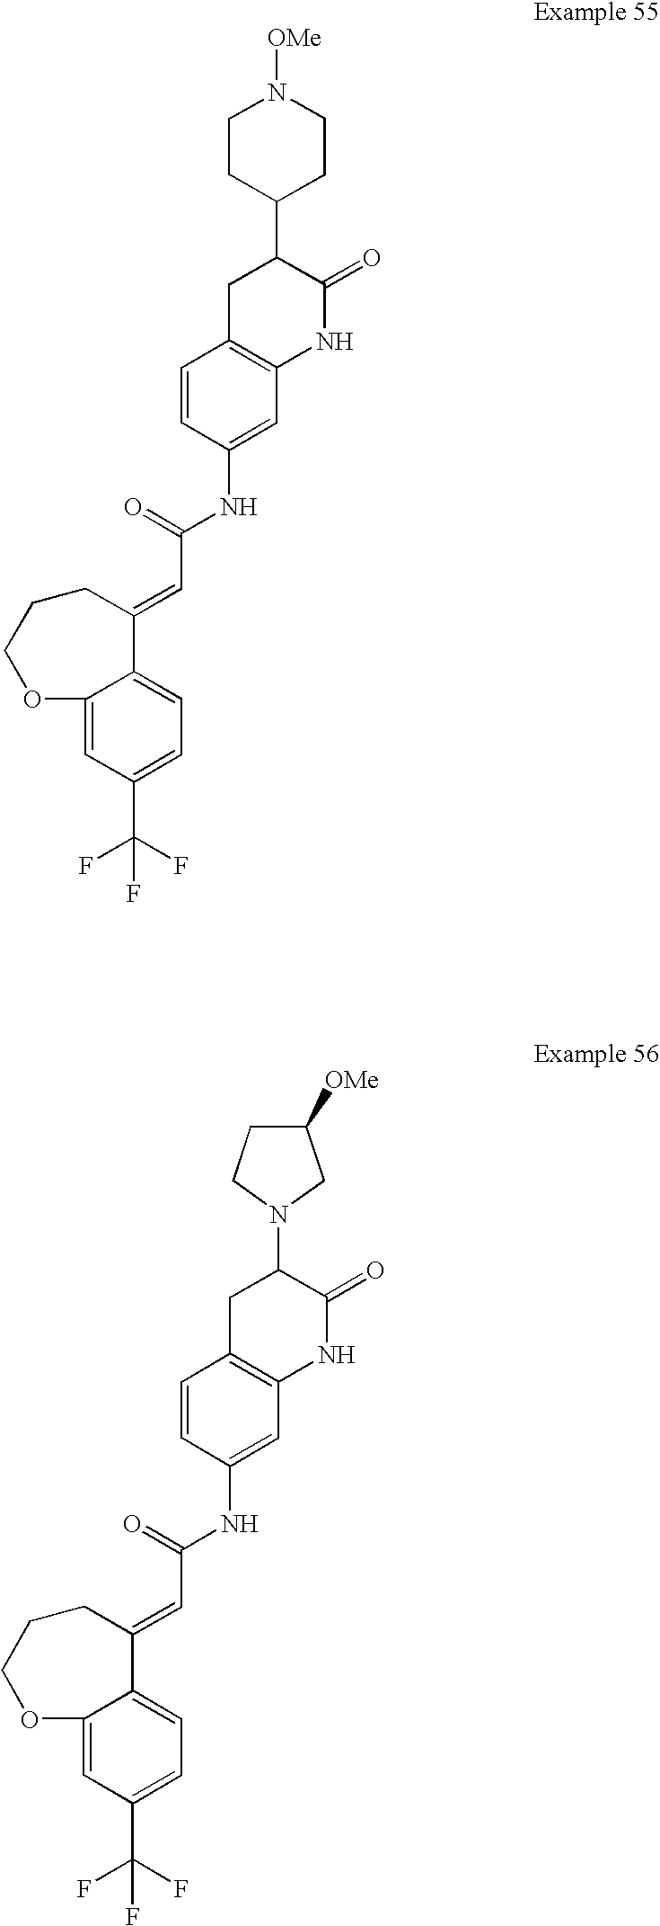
C12=CC(C(F)(F)F)=CC=C1C(=CC(NC1=CC3=C(C=C1)CC(C1CCN([OMe])CC1)C(=O)N3)=O)CCCO2.C12=CC(C(F)(F)F)=CC=C1C(=CC(NC1=CC3=C(C=C1)CC(N1CC([OMe])CC1)C(=O)N3)=O)CCCO2
